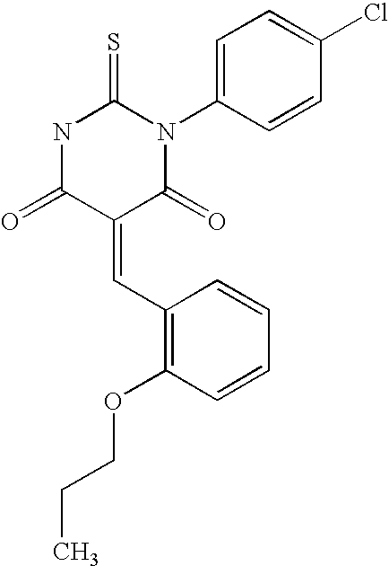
O=C1C(=CC2=C(OCCC)C=CC=C2)C(=O)N(C2=CC=C(Cl)C=C2)C(=S)N1
